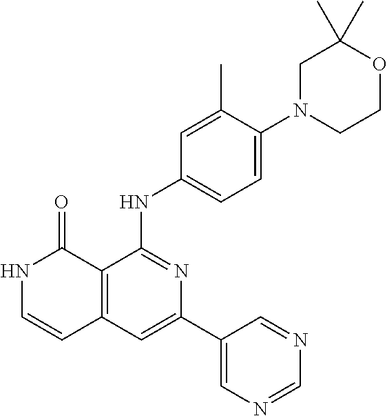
C12=C(C=C(C3=CN=CN=C3)N=C1NC1=CC=C(N3CCOC(C)(C)C3)C(C)=C1)C=CNC2=O
